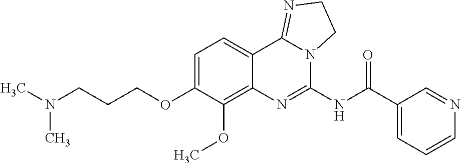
C(COC1=CC=C2C(=C1OC)N=C(NC(C1=CC=CN=C1)=O)N1C2=NCC1)CN(C)C
